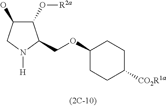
C1(O[R2a])C(O)CN([H])C1COC1CCC([CO2R1a])CC1
